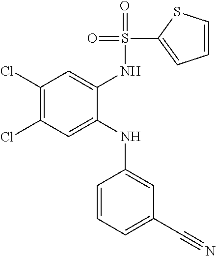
C1(Cl)=C(Cl)C=C(NC2=CC(C#N)=CC=C2)C(NS(=O)(=O)C2=CC=CS2)=C1
